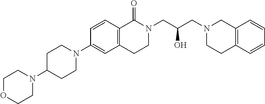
C1OCCN(C2CCN(C3=CC4=C(C=C3)C(=O)N(CC(CN3CC5=C(CC3)C=CC=C5)O)CC4)CC2)C1
